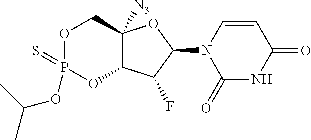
N1(C2OC3([N3])C(C2F)OP(=S)(OC(C)C)OC3)C(=O)NC(=O)C=C1
